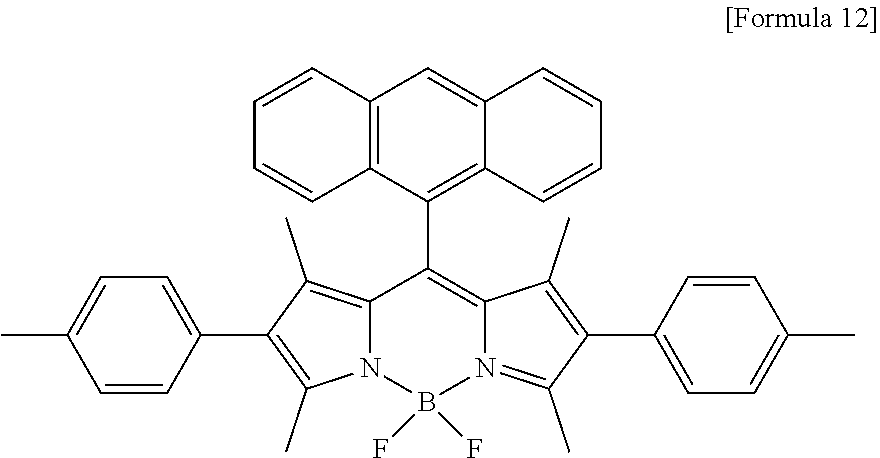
B1(F)(F)N2C(=C(C)C(C3=CC=C(C)C=C3)=C2C)C(C2=C3C(=CC4=C2C=CC=C4)C=CC=C3)=C2C(C)=C(C3=CC=C(C)C=C3)C(C)=N12
